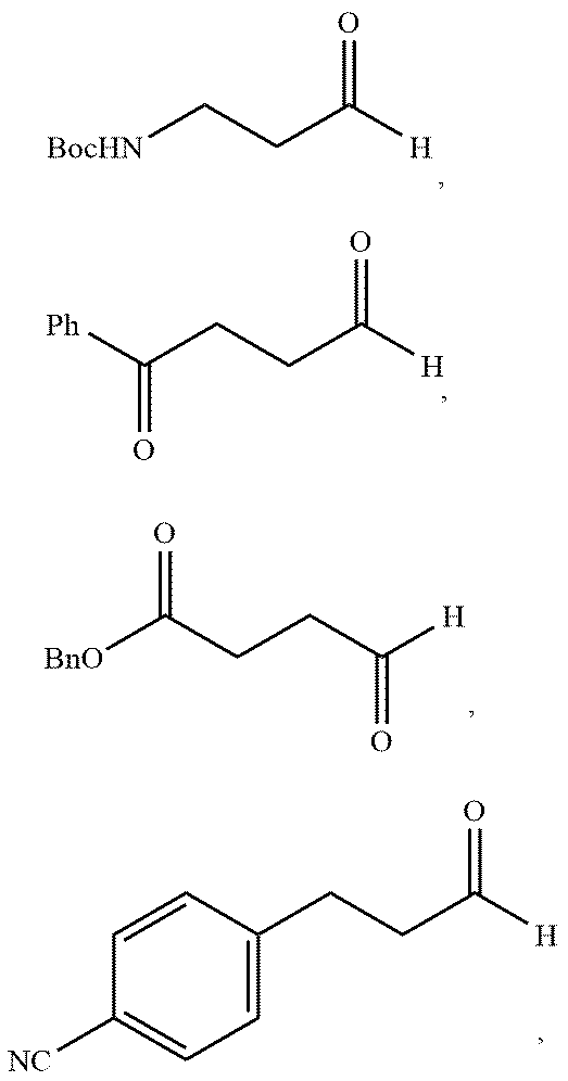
[BocHN]CCC([H])=O.C(CCC([H])=O)([Ph])=O.[BnO]C(CCC([H])=O)=O.C1([NC])=CC=C(CCC([H])=O)C=C1
